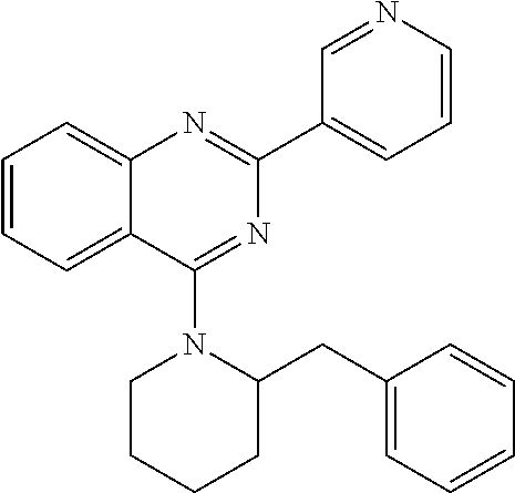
C1=CC=C2C(=C1)N=C(C1=CC=CN=C1)N=C2N1C(CC2=CC=CC=C2)CCCC1
